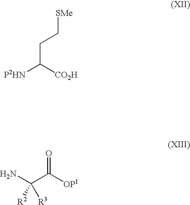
[SMe]CCC([P2HN])[CO2H].NC(C([OP1])=O)([R2])[R3]
